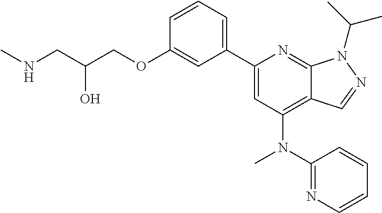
N(CC(COC1=CC(C2=CC(N(C3=NC=CC=C3)C)=C3C(=N2)N(C(C)C)N=C3)=CC=C1)O)C
